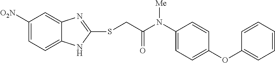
C1([O2N])=CC=C2C(=C1)N=C(SCC(N(C1=CC=C(OC3=CC=CC=C3)C=C1)[Me])=O)N2
